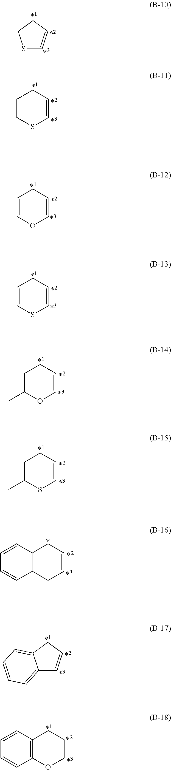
S1C=CCC1.C1CSC=CC1.C1=COC=CC1.C1=CSC=CC1.C1C(C)OC=CC1.C1C(C)SC=CC1.C12=C(CC=CC1)C=CC=C2.C12=CC=CC=C1CC=C2.C12=C(OC=CC1)C=CC=C2
